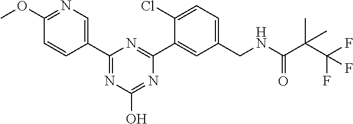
C1(C2=CN=C(OC)C=C2)=NC(O)=NC(C2=CC(CNC(C(C(F)(F)F)(C)C)=O)=CC=C2Cl)=N1
